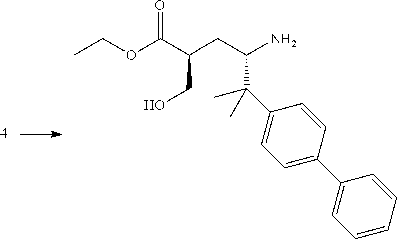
C1=CC=CC(C2=CC=C(C(C(CC(C(OCC)=O)CO)N)(C)C)C=C2)=C1
